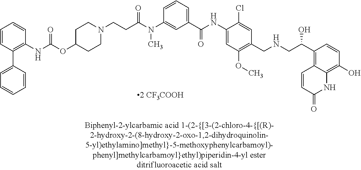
CN(C1=CC(C(=O)NC2=CC(OC)=C(CNCC(C3=C4C=CC(=O)NC4=C(O)C=C3)O)C=C2Cl)=CC=C1)C(CCN1CCC(OC(NC2=C(C3=CC=CC=C3)C=CC=C2)=O)CC1)=O
